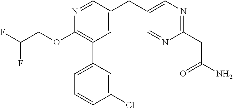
C1(OCC(F)F)=C(C2=CC=CC(Cl)=C2)C=C(CC2=CN=C(CC(N)=O)N=C2)C=N1
